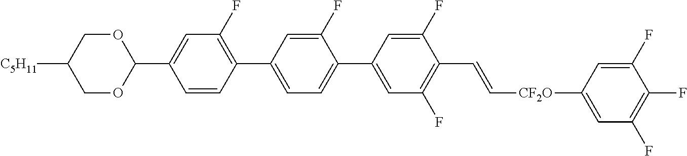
C1(F)=C(C2=CC=C(C3=CC(F)=C(C=C[CF2O]C4=CC(F)=C(F)C(F)=C4)C(F)=C3)C(F)=C2)C=CC(C2OCC([C5H11])CO2)=C1
